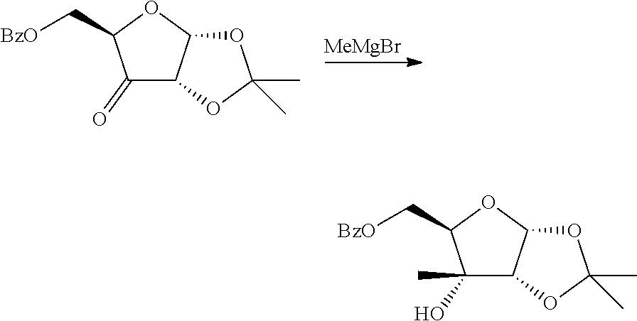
C1(=O)C2C(OC1C[BzO])OC(C)(C)O2.[MeMgBr].C1(O)(C)C2C(OC1C[BzO])OC(C)(C)O2
